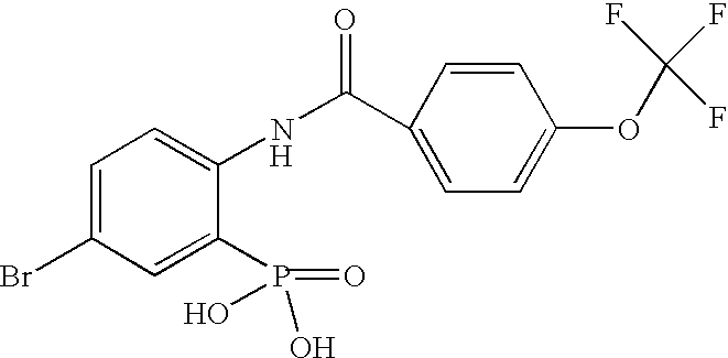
C1=C(Br)C=C(P(=O)(O)O)C(NC(=O)C2=CC=C(OC(F)(F)F)C=C2)=C1.[H]
